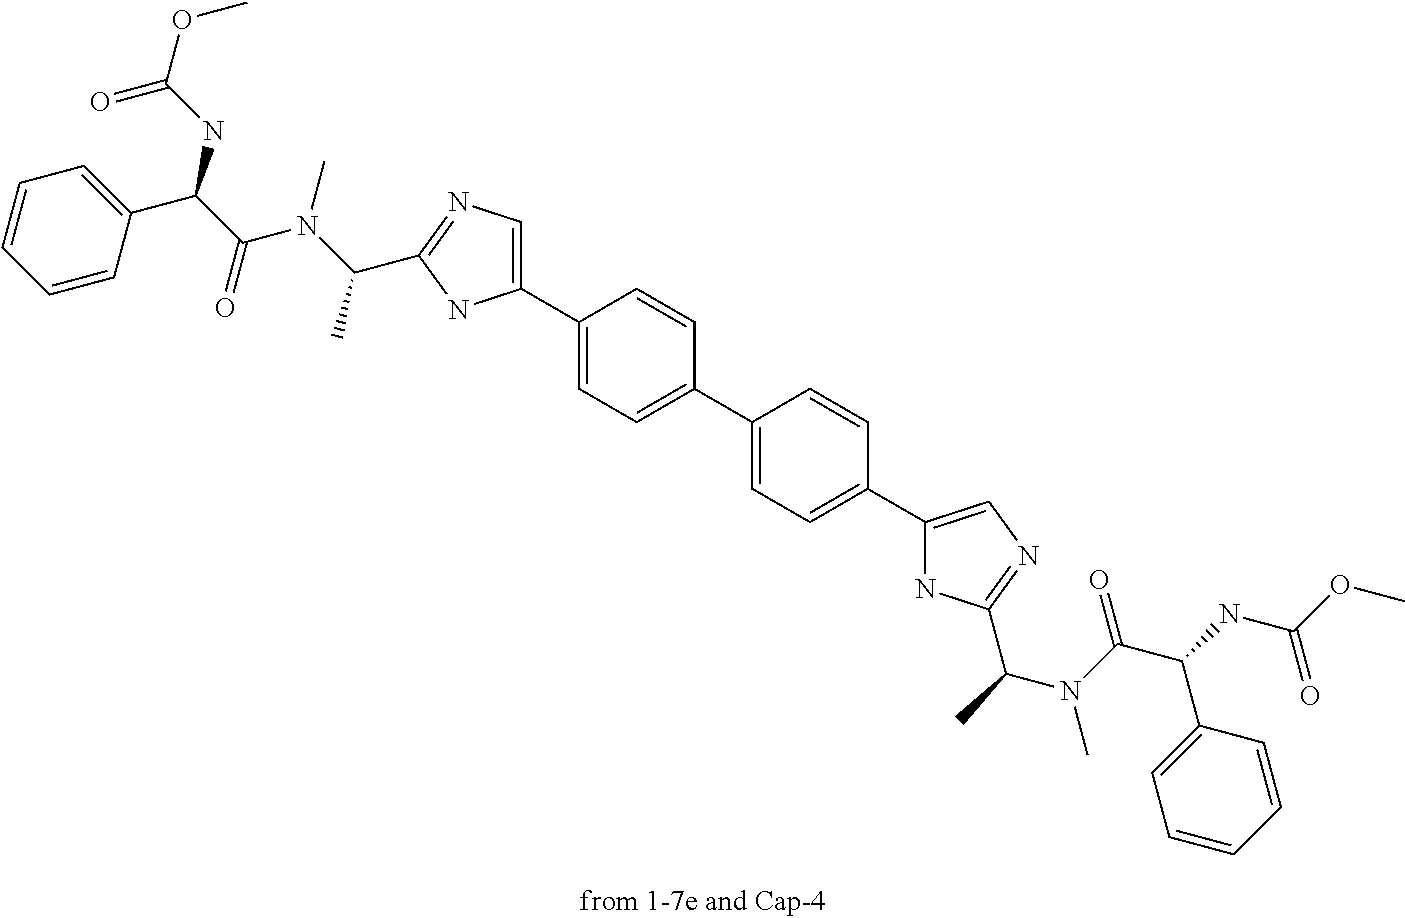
C1(C2=CC=C(C3=CC=C(C4=CN=C(C(N(C)C(C(C5=CC=CC=C5)NC(=O)OC)=O)C)N4)C=C3)C=C2)=CN=C(C(C)N(C)C(=O)C(NC(OC)=O)C2=CC=CC=C2)N1
